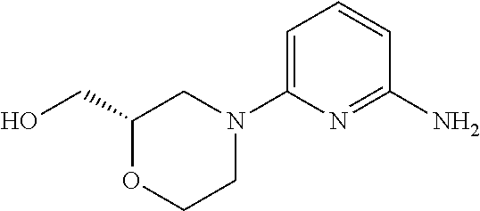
C1=C(N2CC(CO)OCC2)N=C(N)C=C1
